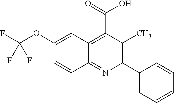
C12=NC(C3=CC=CC=C3)=C(C)C(C(=O)O)=C1C=C(OC(F)(F)F)C=C2
